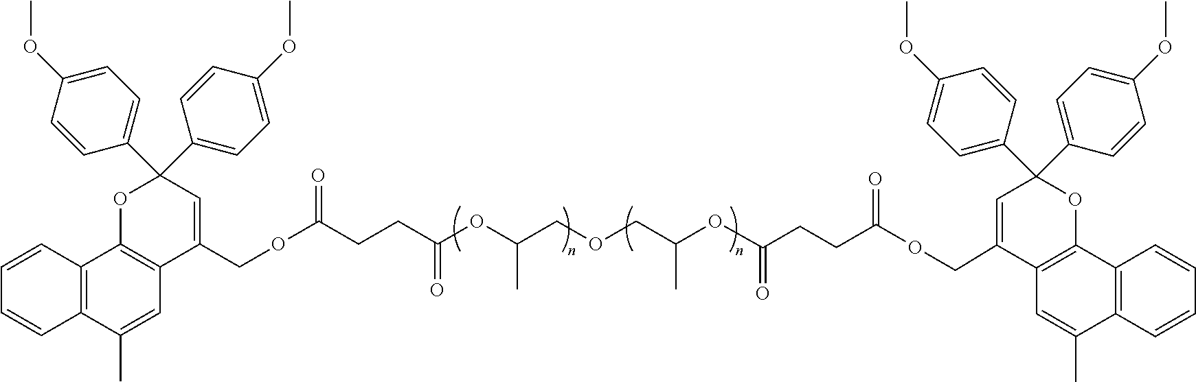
C(CC(OC(COCC(OC(CCC(OCC1=CC(C2=CC=C(OC)C=C2)(C2=CC=C(OC)C=C2)OC2=C1C=C(C)C1=C2C=CC=C1)=O)=O)C)C)=O)C(OCC1=CC(C2=CC=C(OC)C=C2)(C2=CC=C(OC)C=C2)OC2=C1C=C(C)C1=C2C=CC=C1)=O
